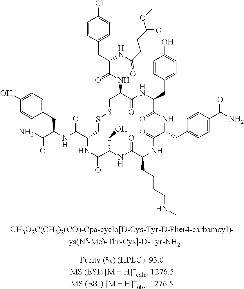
C1=CC(CC(C(NC2C(=O)NC(CC3=CC=C(O)C=C3)C(=O)NC(CC3=CC=C(C(N)=O)C=C3)C(=O)NC(CCCCNC)C(=O)NC(C(C)O)C(=O)NC(C(=O)NC(CC3=CC=C(O)C=C3)C(=O)N)CSSC2)=O)NC(CCC(OC)=O)=O)=CC=C1Cl
